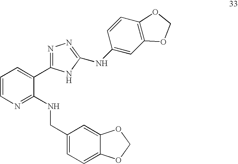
C1=CN=C(NCC2=CC=C3C(=C2)OCO3)C(C2=NN=C(NC3=CC4=C(C=C3)OCO4)N2)=C1
